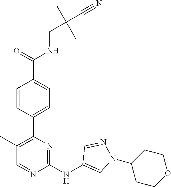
C(CNC(C1=CC=C(C2=C(C)C=NC(NC3=CN(C4CCOCC4)N=C3)=N2)C=C1)=O)(C#N)(C)C
